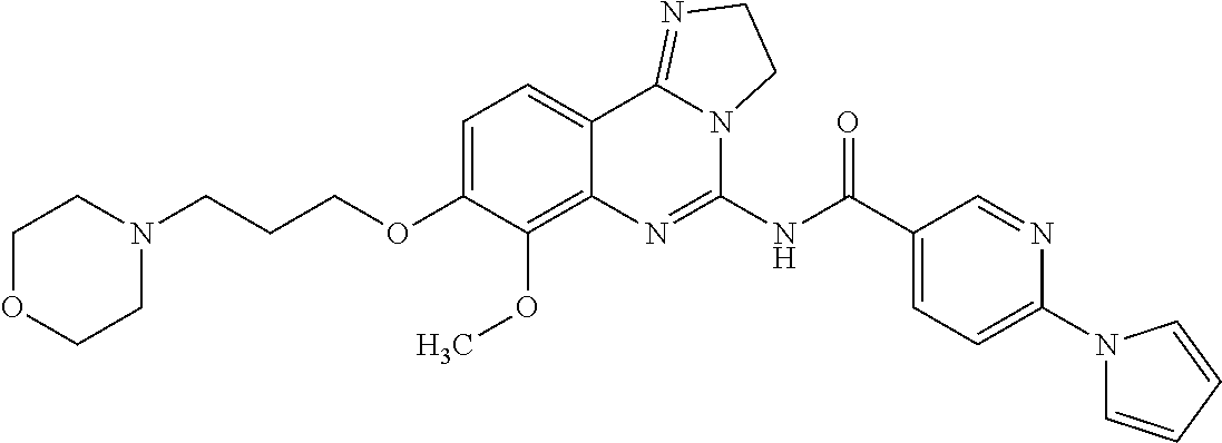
C1OCCN(CCCOC2=CC=C3C(=C2OC)N=C(NC(C2=CC=C(N4C=CC=C4)N=C2)=O)N2C3=NCC2)C1
